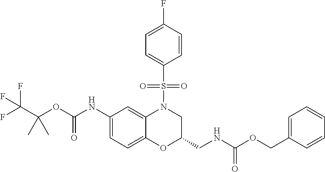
C1(NC(OC(C(F)(F)F)(C)C)=O)=CC=C2C(=C1)N(S(C1=CC=C(F)C=C1)(=O)=O)CC(CNC(OCC1=CC=CC=C1)=O)O2
